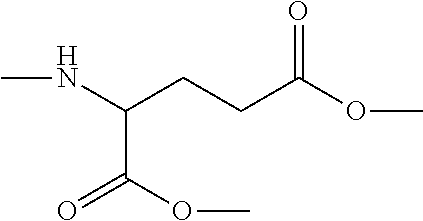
CNC(CCC(OC)=O)C(OC)=O
